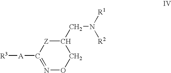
C1(CN([R1])[R2])[Z]C([A][R3])=NOC1
